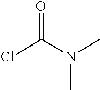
ClC(N(C)C)=O
